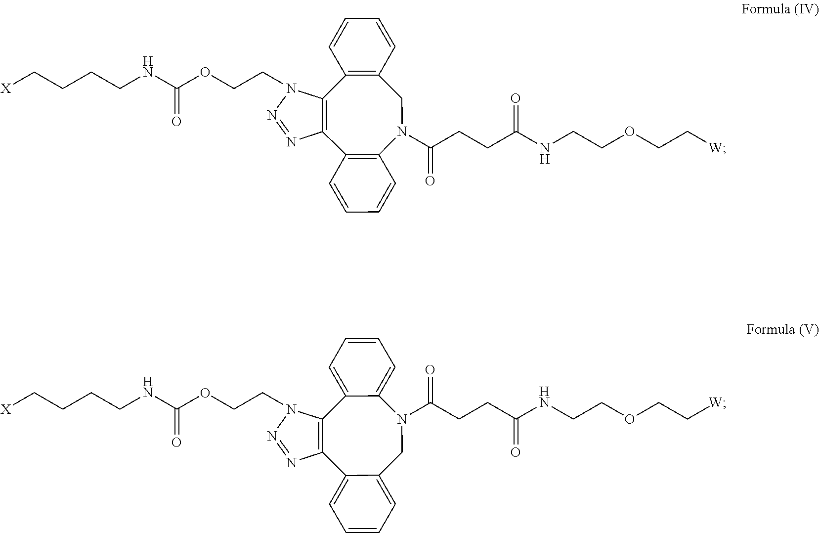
C(CCNC(=O)OCCN1N=NC2=C1C1=CC=CC=C1N(C(CCC(NCCOCC[W])=O)=O)CC1=CC=CC=C21)C[X].C(CCNC(=O)OCCN1N=NC2=C1C1=C(C=CC=C1)CN(C(CCC(NCCOCC[W])=O)=O)C1=C2C=CC=C1)C[X]
